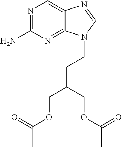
N1=C(N)N=C2C(=C1)N=CN2CCC(COC(=O)C)COC(=O)C
